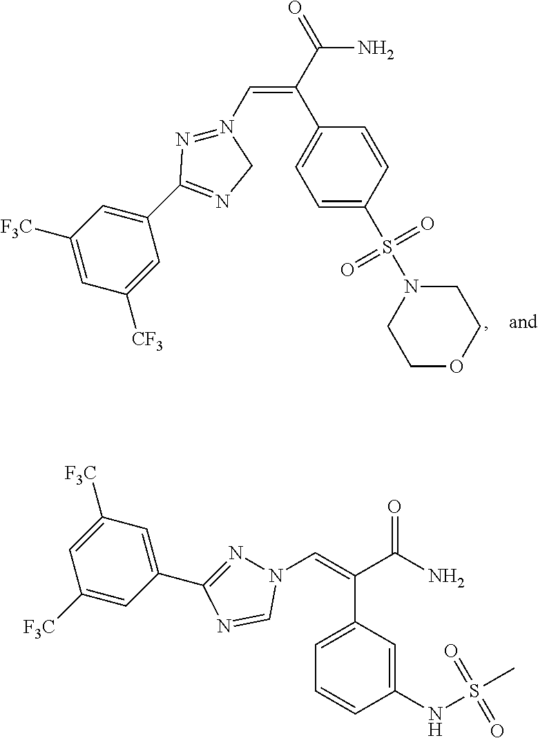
C1=C(S(=O)(=O)N2CCOCC2)C=CC(C(=CN2=NC(C3=CC([F3C])=CC([CF3])=C3)=NC2)C(N)=O)=C1.N1=C(C2=CC([F3C])=CC([F3C])=C2)N=CN1C=C(C(N)=O)C1=CC=CC(NS(C)(=O)=O)=C1
